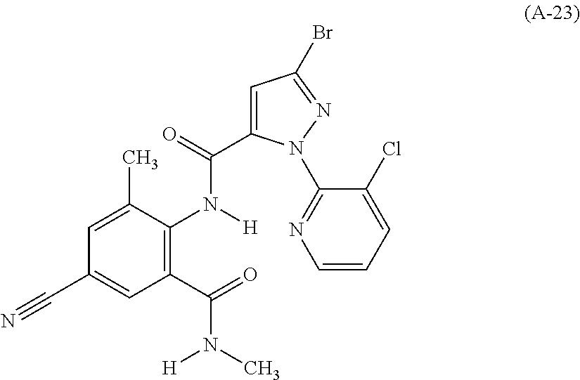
C1(C(=O)N(C)[H])=C(N([H])C(=O)C2=CC(Br)=NN2C2=NC=CC=C2Cl)C(C)=CC(C#N)=C1
